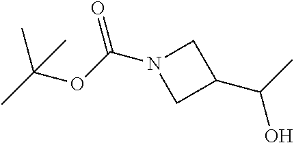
O(C(N1CC(C(C)O)C1)=O)C(C)(C)C
